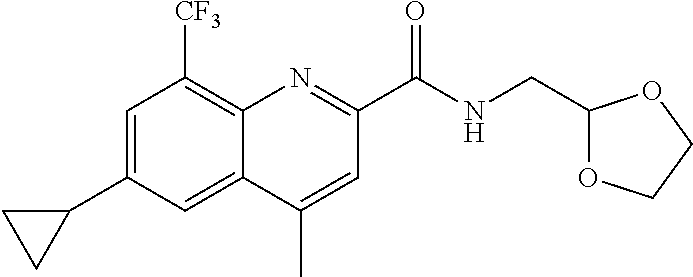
C1=C(C2CC2)C=C2C(=C1[CF3])N=C(C(NCC1OCCO1)=O)C=C2C
